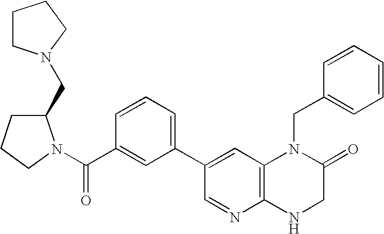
C1=CC(C(=O)N2C(CN3CCCC3)CCC2)=CC(C2=CC3=C(N=C2)NCC(=O)N3CC2=CC=CC=C2)=C1
